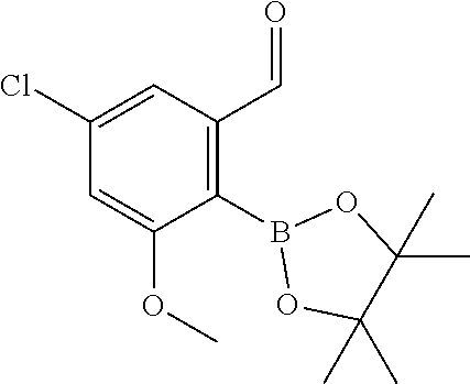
C1(Cl)=CC(C=O)=C(B2OC(C)(C)C(C)(C)O2)C(OC)=C1
